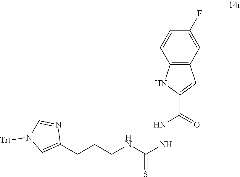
C1(CCCNC(NNC(C2=CC3=C(N2)C=CC(F)=C3)=O)=S)=CN([Trt])C=N1
